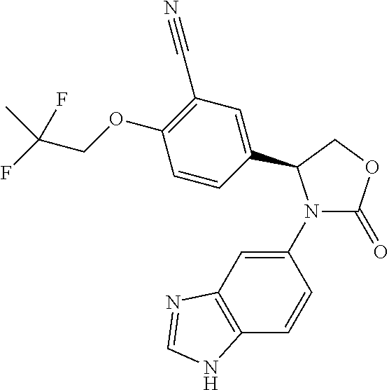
C1(N2C(=O)OCC2C2=CC(C#N)=C(OCC(F)(C)F)C=C2)=CC2=C(C=C1)NC=N2
